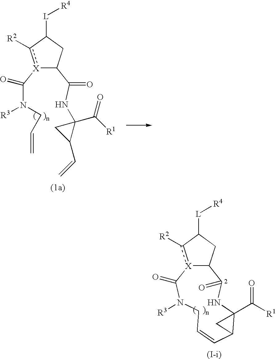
[X]1(C(=O)N(CC=C)[R3])c([R2])C([L][R4])CC1C(NC1(C([R1])=O)CC1C=C)=O.[X]12c([R2])C([L][R4])CC1C(=O)NC1(C(=O)[R1])C(C=CCN([R3])C2=O)C1
